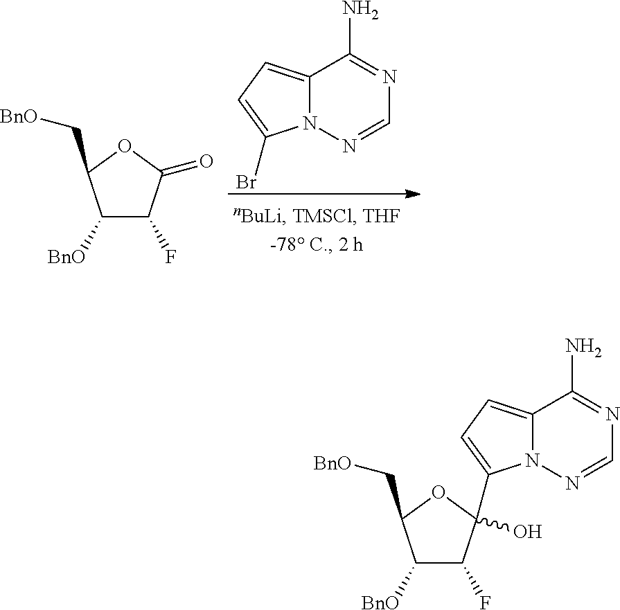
C1([BnO])C(F)C(=O)OC1C[BnO].C12=CC=C(Br)N1N=CN=C2N.C12=CC=C(C3(O)C(F)C([BnO])C(C[BnO])O3)N1N=CN=C2N
